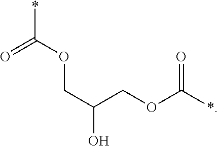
*C(OCC(O)COC(*)=O)=O
